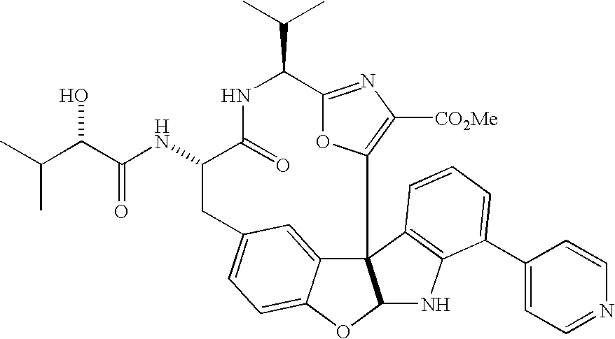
C123C4=CC(=CC=C4OC1NC1=C2C=CC=C1C1=CC=NC=C1)CC(NC(=O)C(O)C(C)C)C(=O)NC(C(C)C)C1=NC([CO2Me])=C3O1
